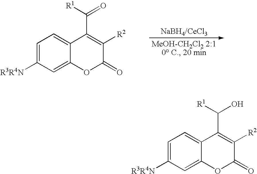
C1=C([R3R4N])C=C2C(=C1)C(C([R1])=O)=C([R2])C(=O)O2.C1=C([R3R4N])C=C2C(=C1)C(C([R1])O)=C([R2])C(=O)O2
